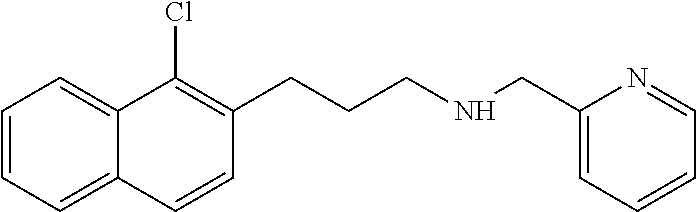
C1=CC=C2C(=C1)C(Cl)=C(CCCNCC1=CC=CC=N1)C=C2
